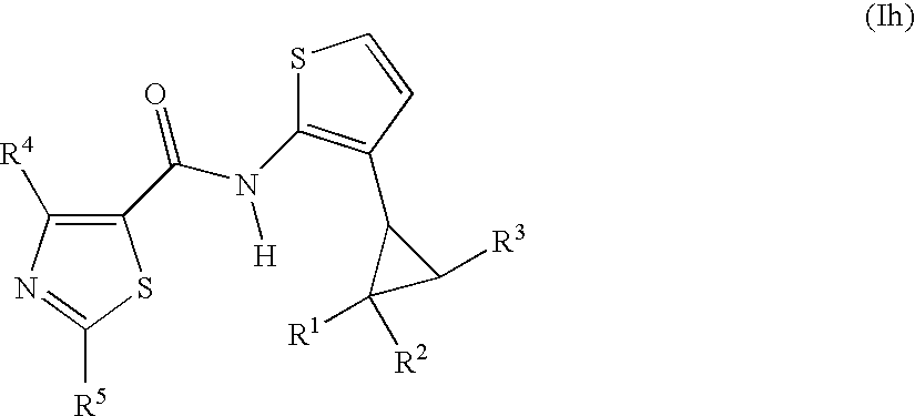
C(N([H])C1=C(C2C([R1])([R2])C2[R3])C=CS1)(=O)C1=C([R4])N=C([R5])S1
